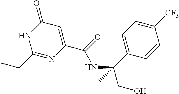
N1C(CC)=NC(C(=O)NC(C2=CC=C([CF3])C=C2)(CO)C)=CC1=O
